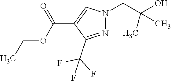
N1=C(C(F)(F)F)C(C(OCC)=O)=CN1CC(O)(C)C
